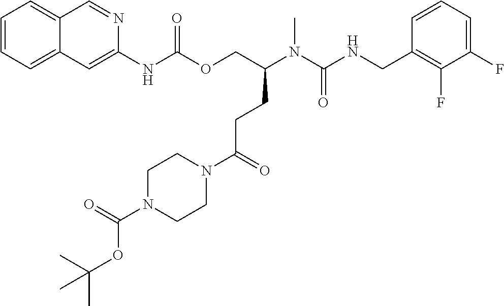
C1=CC(CNC(N(C(COC(NC2=CC3=CC=CC=C3C=N2)=O)CCC(N2CCN(C(OC(C)(C)C)=O)CC2)=O)C)=O)=C(F)C(F)=C1
